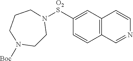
C12=C(C=C([O2S]N3CCN([Boc])CCC3)C=C1)C=CN=C2
